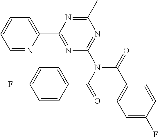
C1=NC(C2=NC(N(C(=O)C3=CC=C(F)C=C3)C(=O)C3=CC=C(F)C=C3)=NC(C)=N2)=CC=C1
